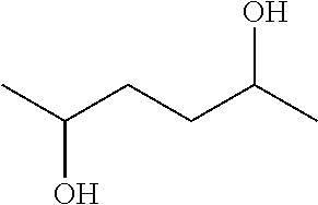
CC(CCC(C)O)O
